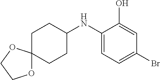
C1(NC2CCC3(CC2)OCCO3)=CC=C(Br)C=C1O
